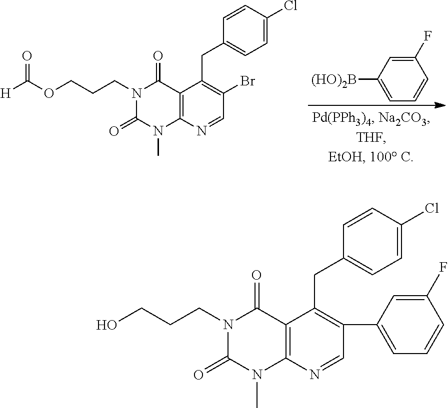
C12=C(N=CC(Br)=C1CC1=CC=C(Cl)C=C1)N(C)C(=O)N(CCCOC([H])=O)C2=O.C1(F)=CC([(HO)2B])=CC=C1.C12=C(N=CC(C3=CC=CC(F)=C3)=C1CC1=CC=C(Cl)C=C1)N(C)C(=O)N(CCCO)C2=O
